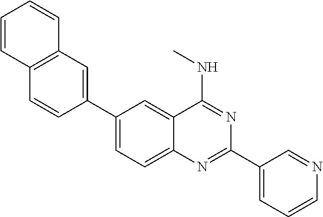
C1(C2=CC3=C(C=C2)C=CC=C3)=CC=C2C(=C1)C(NC)=NC(C1=CC=CN=C1)=N2
